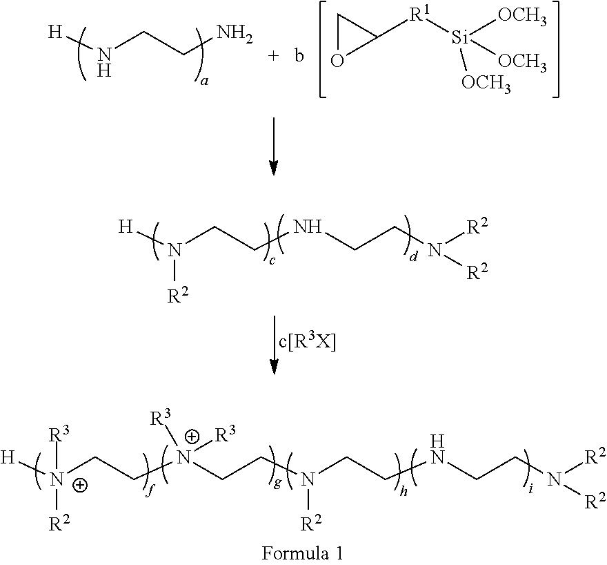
N(CCN)[H].C1([R1][Si]([OCH3])([OCH3])[OCH3])CO1.N(CCNCCN([R2])[R2])([H])[R2].[N+](CC[N+]([R3])(CCN(CCNCCN([R2])[R2])[R2])[R3])([H])([R2])[R3]
